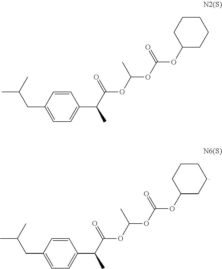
C1=CC(CC(C)C)=CC=C1C(C(OC(OC(OC1CCCCC1)=O)C)=O)C.C1=CC(CC(C)C)=CC=C1C(C(OC(OC(OC1CCCCC1)=O)C)=O)C
